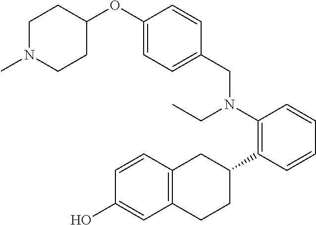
C1(CN(C2=C(C3CC4=C(CC3)C=C(O)C=C4)C=CC=C2)CC)=CC=C(OC2CCN(C)CC2)C=C1
